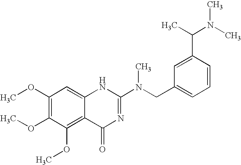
C1(OC)=C(OC)C(OC)=C2C(=C1)NC(N(CC1=CC=CC(C(N(C)C)C)=C1)C)=NC2=O
